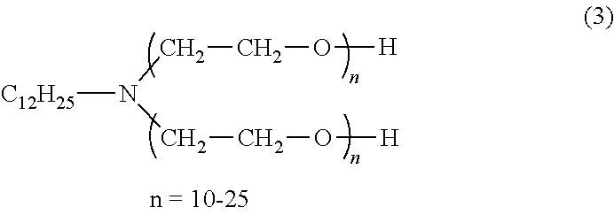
[C12H25]N(CCO[H])CCO[H]
